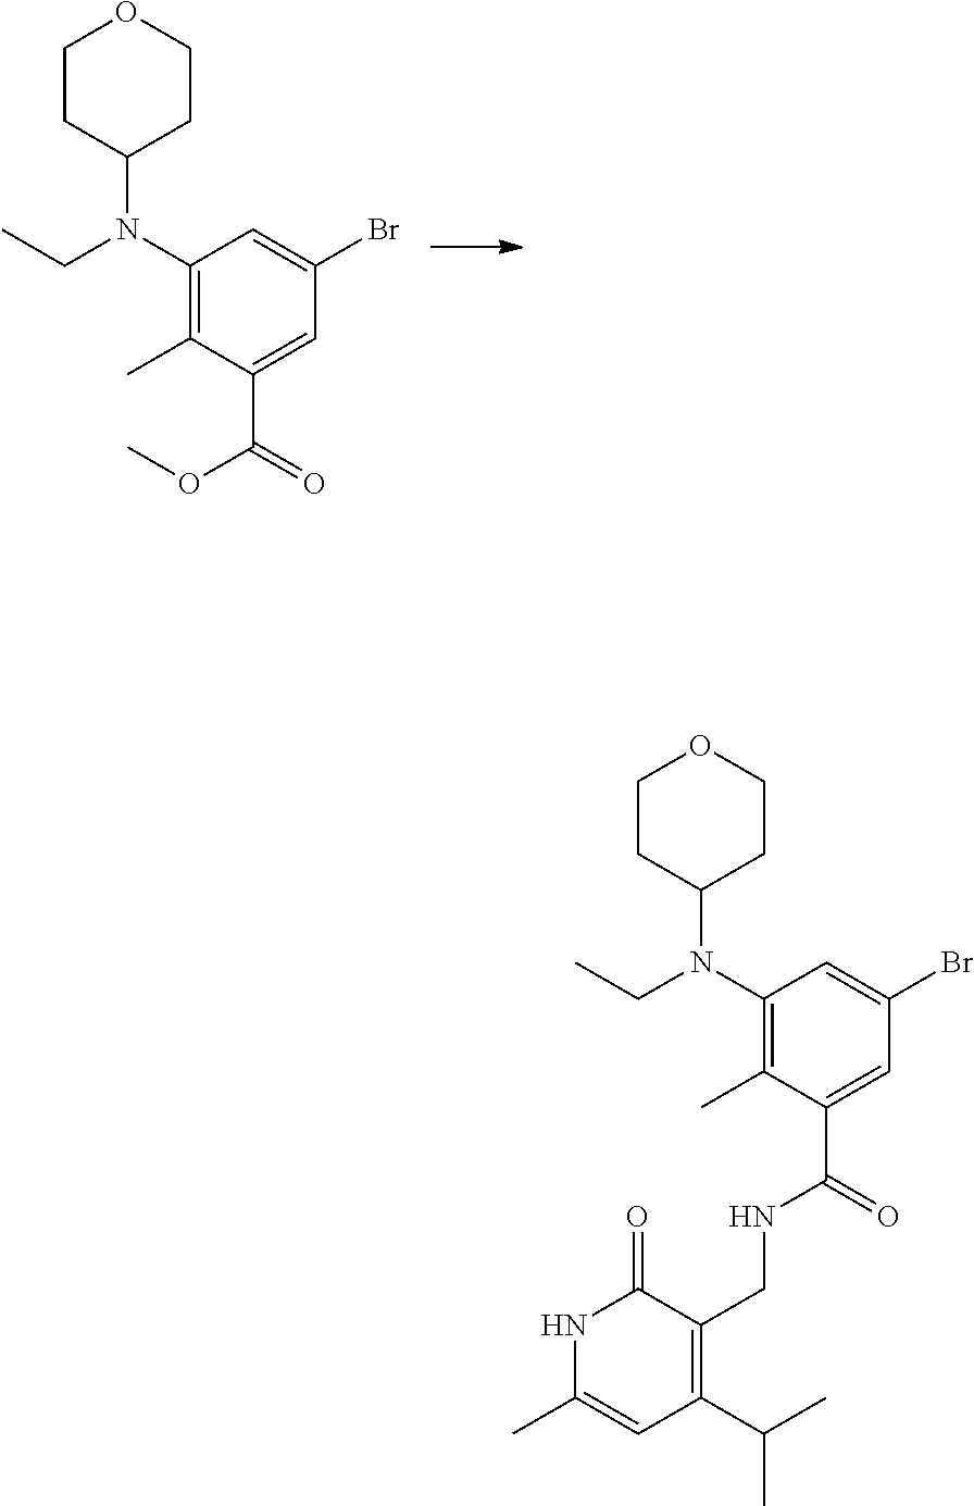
C1(N(C2CCOCC2)CC)=C(C)C(C(OC)=O)=CC(Br)=C1.C1(N(C2CCOCC2)CC)=C(C)C(C(NCC2=C(C(C)C)C=C(C)NC2=O)=O)=CC(Br)=C1
